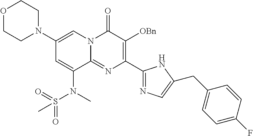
C1(N2CCOCC2)=CN2C(=NC(C3=NC=C(CC4=CC=C(F)C=C4)N3)=C([OBn])C2=O)C(N(S(=O)(=O)C)C)=C1
